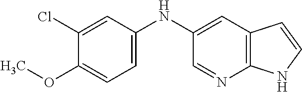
ClC1=CC(NC2=CC3=C(N=C2)NC=C3)=CC=C1OC
